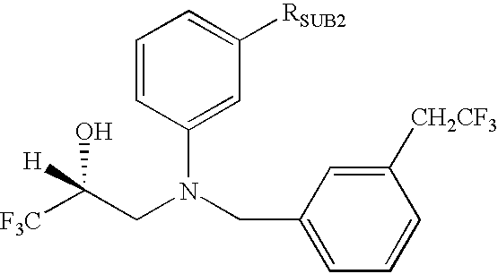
C1(CN(CC([F3C])(O)[H])C2=CC([RSUB2])=CC=C2)=CC=CC([CH2CF3])=C1
